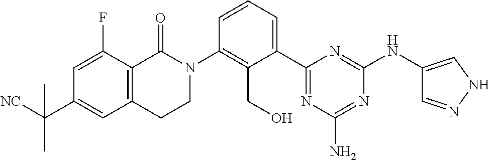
C1(N2C(=O)C3=C(CC2)C=C(C([NC])(C)C)C=C3F)=C(CO)C(C2=NC(N)=NC(NC3=CNN=C3)=N2)=CC=C1
